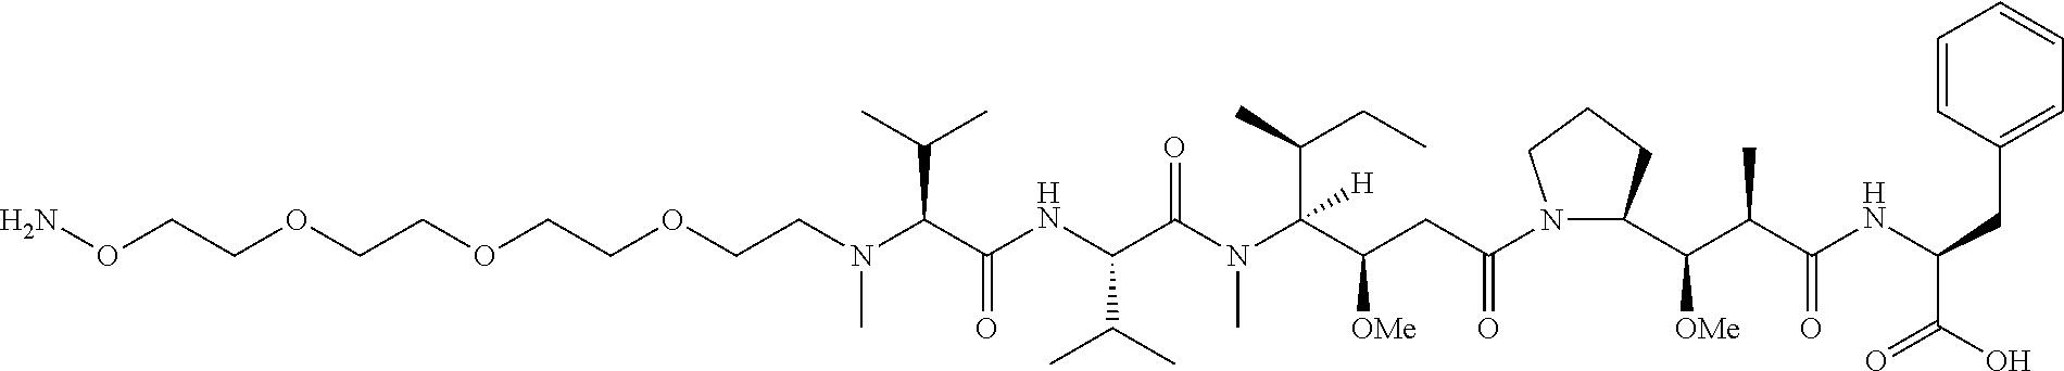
NOCCOCCOCCOCCN(C(C(NC(C(N(C(C(CC(N1C(C(C(C(NC(CC2=CC=CC=C2)C(O)=O)=O)C)[OMe])CCC1)=O)[OMe])(C(CC)C)[H])C)=O)C(C)C)=O)C(C)C)C
